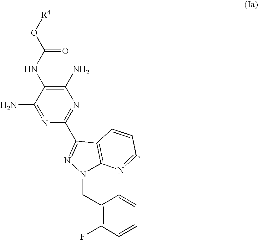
C1(N)=NC(C2=NN(CC3=C(F)C=CC=C3)C3=C2C=CC=N3)=NC(N)=C1NC(O[R4])=O
